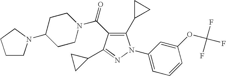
C(=O)(N1CCC(N2CCCC2)CC1)C1=C(C2CC2)N(C2=CC=CC(OC(F)(F)F)=C2)N=C1C1CC1
